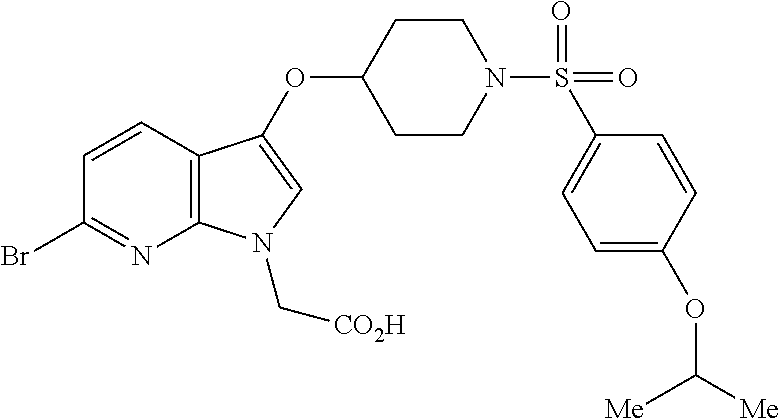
C12=C(C=CC(Br)=N1)C(OC1CCN(S(C3=CC=C(OC([Me])[Me])C=C3)(=O)=O)CC1)=CN2C[CO2H]
